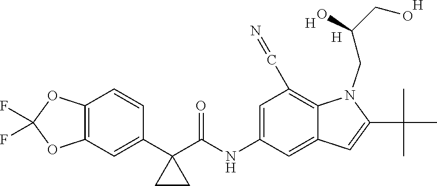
N(C1=CC(C=N)=C2C(=C1)C=C(C(C)(C)C)N2CC(CO)O)C(C1(C2=CC3=C(C=C2)OC(F)(F)O3)CC1)=O.[H].[H].[H]
